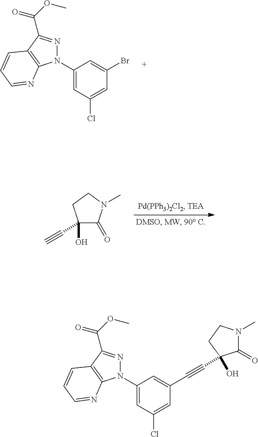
C1(N2N=C(C(=O)OC)C3=C2N=CC=C3)=CC(Cl)=CC(Br)=C1.C1(O)(C#C)C(=O)N(C)CC1.C1(N2N=C(C(=O)OC)C3=C2N=CC=C3)=CC(Cl)=CC(C#CC2(O)C(=O)N(C)CC2)=C1
